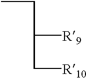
CCC([R9])C[R10]
